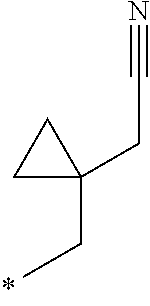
C(C)C1(CC#N)CC1
